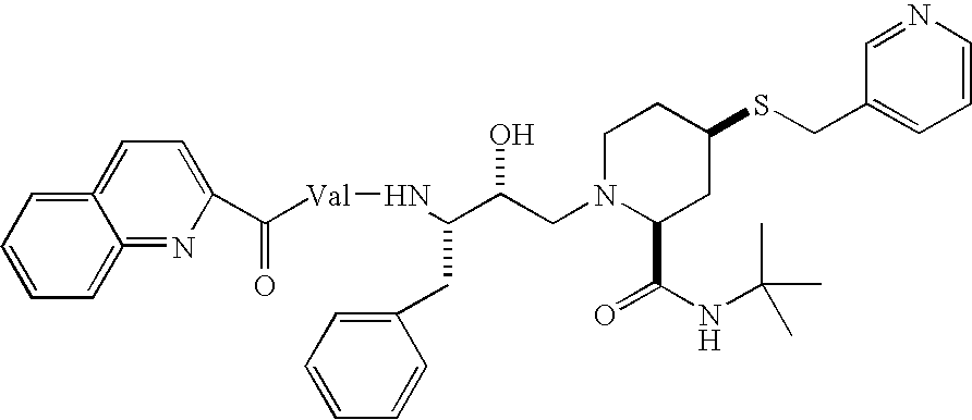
C1=CC=C2=CC=C(C([Val]NC(C(CN3C(C(=O)NC(C)(C)C)CC(SCC4=CC=CN=C4)CC3)O)CC3=CC=CC=C3)=O)N=C2=C1
